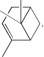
C1(C)=CCC2CC1C2(C)C
